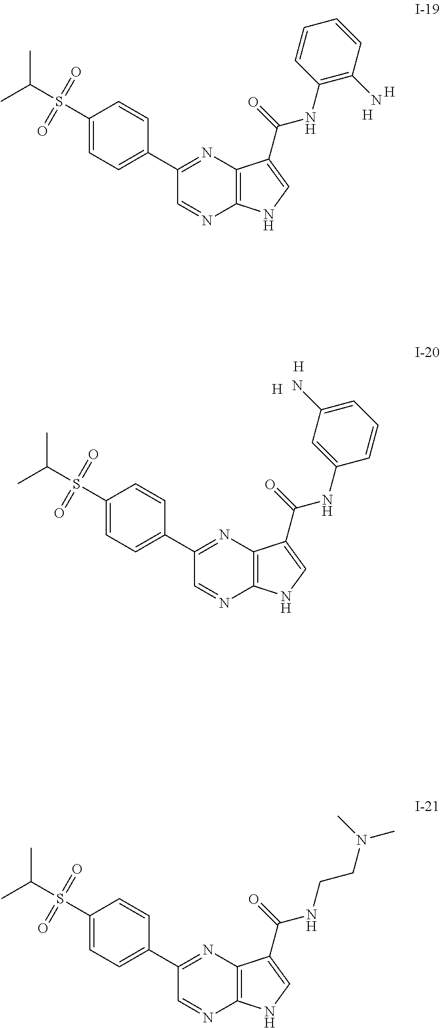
C1(S(C(C)C)(=O)=O)=CC=C(C2=NC3=C(N=C2)NC=C3C(=O)NC2=CC(N)=CC=C2)C=C1.[H].[H].C1(S(C(C)C)(=O)=O)=CC=C(C2=NC3=C(N=C2)NC=C3C(=O)NCCN(C)C)C=C1.C1(S(C(C)C)(=O)=O)=CC=C(C2=NC3=C(N=C2)NC=C3C(=O)NC2=C(N)C=CC=C2)C=C1.[H].[H]
